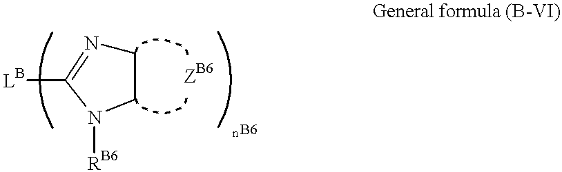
C1N=C([LB])N([RB6])C1
